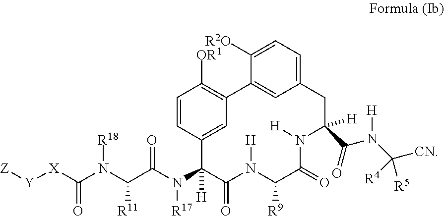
C1=CC2=CC(=C1[OR1])C1=CC(=CC=C1[R2O])CC(C(N(C([CN])([R5])[R4])[H])=O)([H])N([H])C(=O)C([R9])N([H])C(=O)C2(N(C(C(N(C([X][Y][Z])=O)[R18])[R11])=O)[R17])[H]
